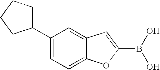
C1(C2CCCC2)=CC=C2C(=C1)C=C(B(O)O)O2
